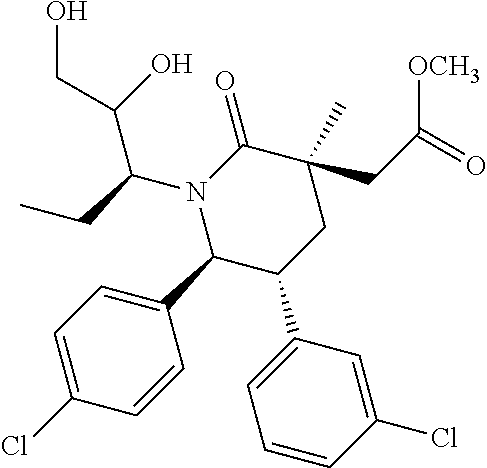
N1(C(C(CO)O)CC)C(C2=CC=C(Cl)C=C2)C(C2=CC=CC(Cl)=C2)CC(C)(CC(=O)[OCH3])C1=O
